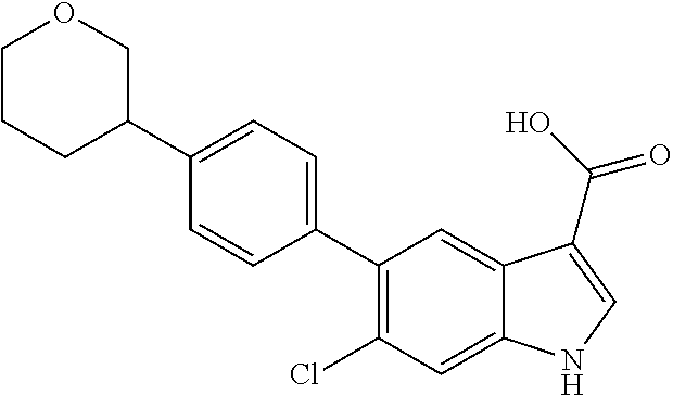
C1(C2=CC=C(C3COCCC3)C=C2)=C(Cl)C=C2C(=C1)C(C(O)=O)=CN2
